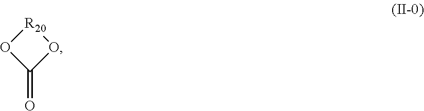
[R20]1OC(=O)O1
